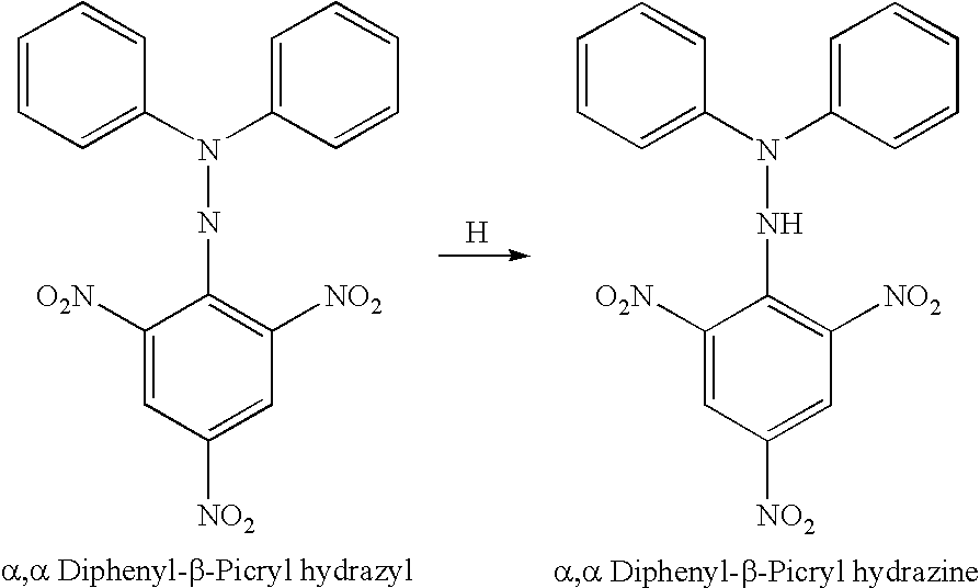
[H].C1=CC=C(N(C2=CC=CC=C2)NC2=C([NO2])C=C([NO2])C=C2[O2N])C=C1.C1=CC=C(N(C2=CC=CC=C2)NC2=C([NO2])C=C([NO2])C=C2[O2N])C=C1
